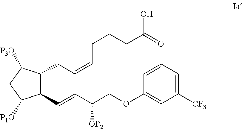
C1(C=CC(COC2=CC([CF3])=CC=C2)[OP2])C(CC=CCCCC(=O)O)C([P3O])CC1[P1O]
